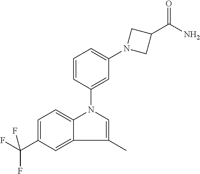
C1=CC(N2C=C(C)C3=CC(C(F)(F)F)=CC=C23)=CC(N2CC(C(N)=O)C2)=C1
